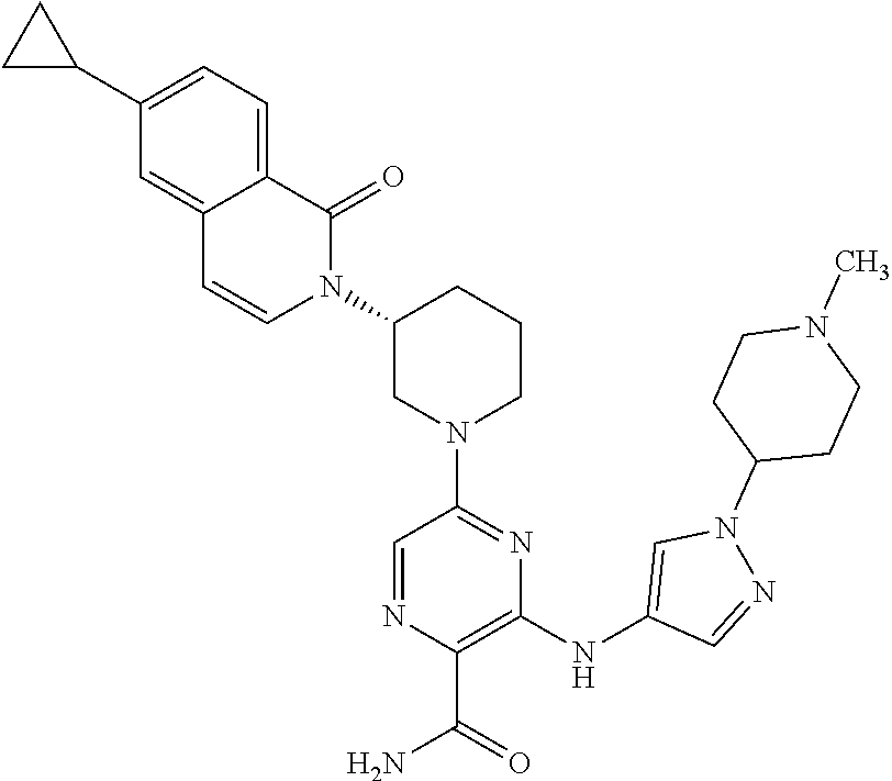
C1=C(C2CC2)C=C2C(=C1)C(=O)N(C1CN(C3=NC(NC4=CN(C5CCN(C)CC5)N=C4)=C(C(=O)N)N=C3)CCC1)C=C2
